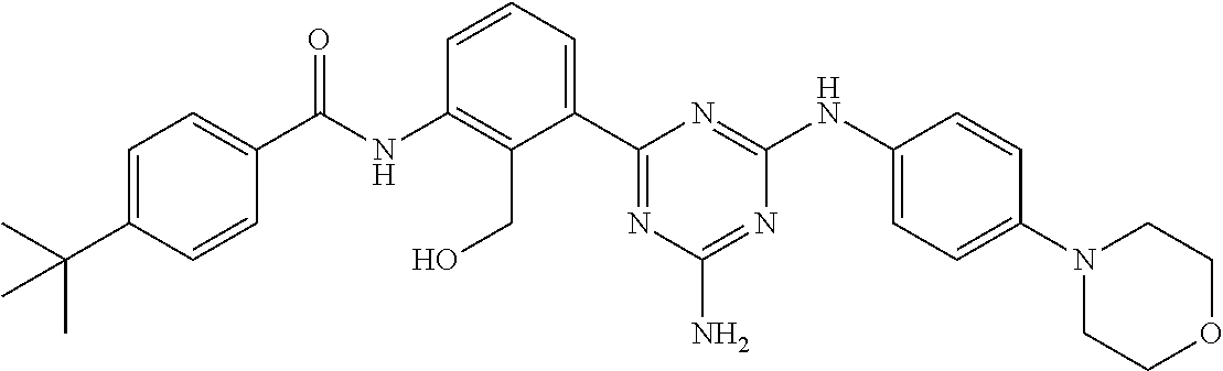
N(C1=C(CO)C(C2=NC(N)=NC(NC3=CC=C(N4CCOCC4)C=C3)=N2)=CC=C1)C(=O)C1=CC=C(C(C)(C)C)C=C1
